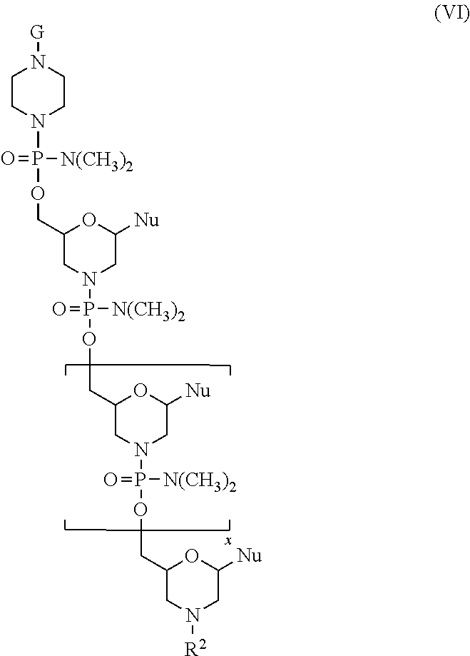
C1CN(P(=O)([N(CH3)2])OCC2CN(P(=O)([N(CH3)2])OCC3CN(P([N(CH3)2])(=O)OCC4CN([R2])CC([Nu])O4)CC([Nu])O3)CC([Nu])O2)CCN1[G]
